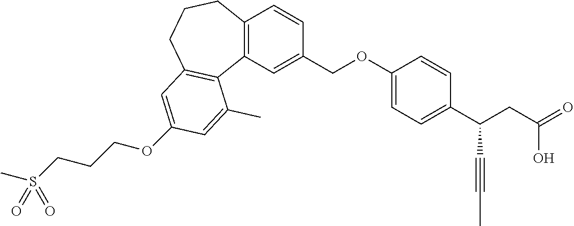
O(C1=CC2=C(C3=C(C=CC(COC4=CC=C(C(CC(=O)O)C#CC)C=C4)=C3)CCC2)C(C)=C1)CCCS(C)(=O)=O
